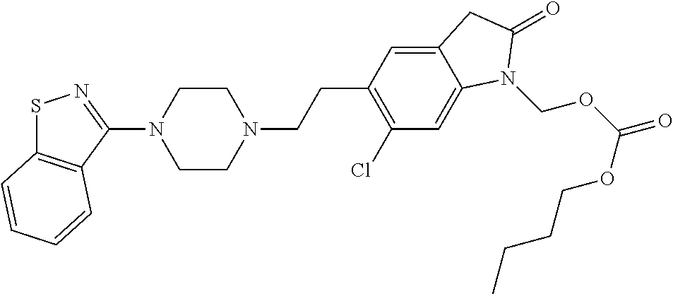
S1C2=C(C(N3CCN(CCC4=C(Cl)C=C5C(=C4)CC(=O)N5COC(=O)OCCCC)CC3)=N1)C=CC=C2
